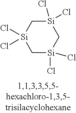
C1[Si](Cl)(Cl)C[Si](Cl)(Cl)C[Si]1(Cl)Cl
